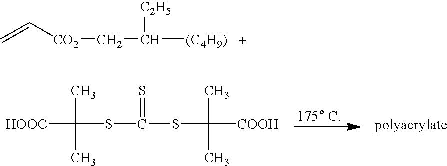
C=C[CO2]CC([(C4H9)])[C2H5].[HOOC]C(C)(C)SC(SC(C)(C)[COOH])=S
